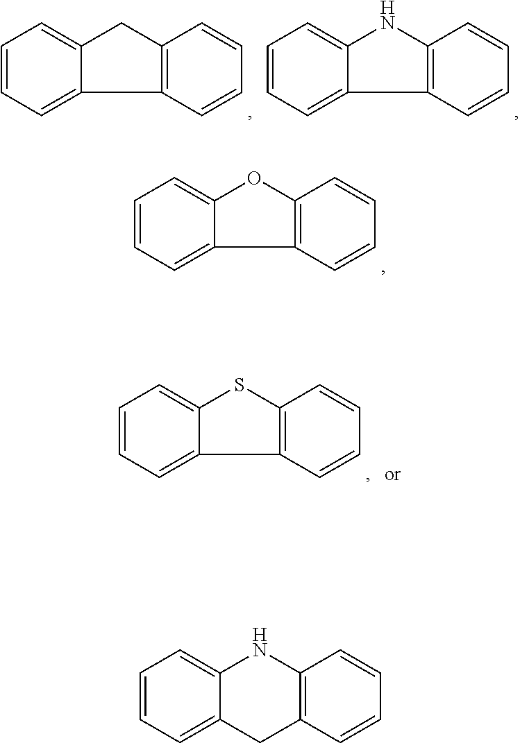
C1=CC=C2C(=C1)OC1=C2C=CC=C1.C1=CC=C2C(=C1)CC1=C2C=CC=C1.C1=CC=C2C(=C1)NC1=C2C=CC=C1.C1=CC=C2C(=C1)SC1=C2C=CC=C1.C1=CC=C2C(=C1)NC1=C(C2)C=CC=C1
